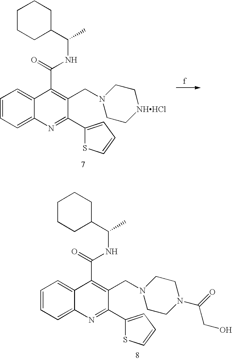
C1=CC=C2C(=C1)C(C(NC(C1CCCCC1)C)=O)=C(CN1CC[NHHCl]CC1)C(C1=CC=CS1)=N2.C1=CC=C2C(=C1)C(C(NC(C1CCCCC1)C)=O)=C(CN1CCN(C(CO)=O)CC1)C(C1=CC=CS1)=N2
